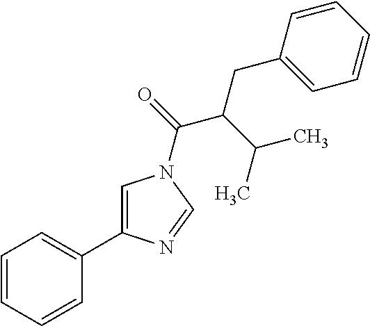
C1=CC=CC(C2=CN(C(C(CC3=CC=CC=C3)C(C)C)=O)C=N2)=C1
